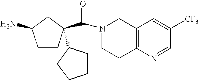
N1(C(=O)C2(C3CCCC3)CCC(N)C2)CCC2=C(C1)C=C([CF3])C=N2
